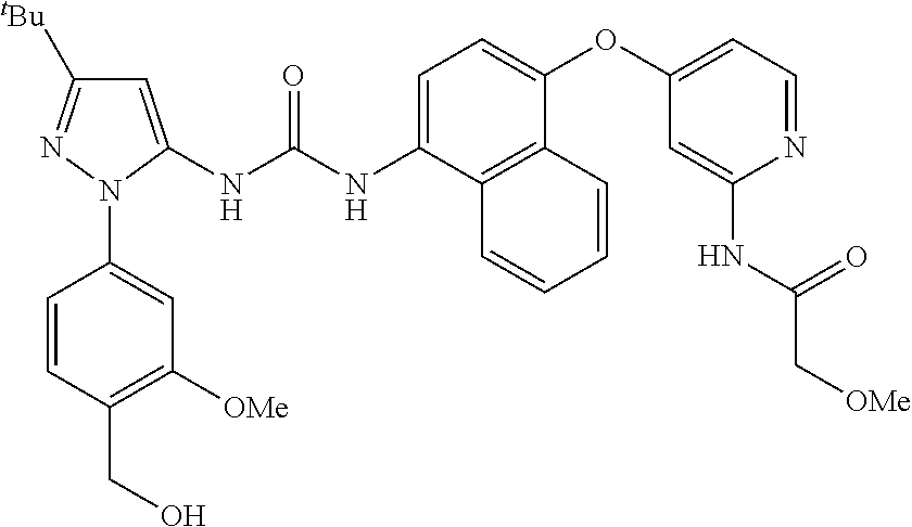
C1=CC(CO)=C([OMe])C=C1N1C(NC(NC2=CC=C(OC3=CC=NC(NC(C[OMe])=O)=C3)C3=C2C=CC=C3)=O)=CC([tBu])=N1
